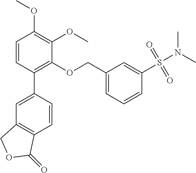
C1=CC(C2=C(OCC3=CC=CC(S(=O)(=O)N(C)C)=C3)C(OC)=C(OC)C=C2)=CC2=C1C(=O)OC2
